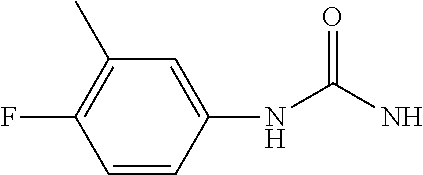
C1=CC(NC(N)=O)=CC(C)=C1F
